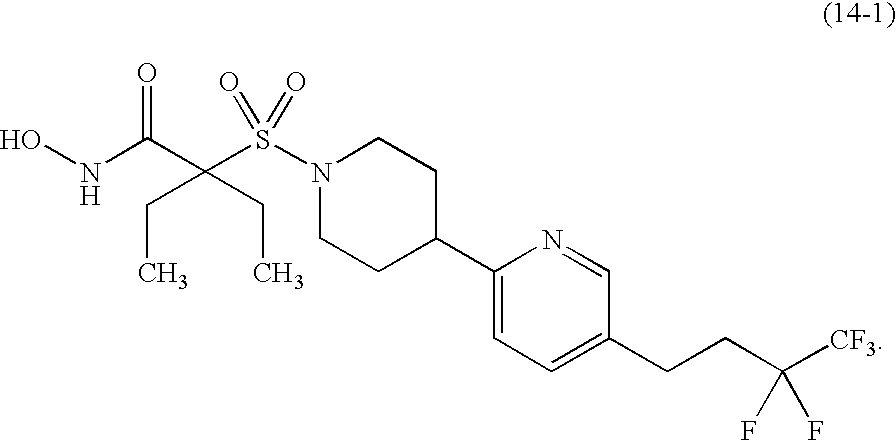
C(C)C(CC)(C(NO)=O)S(N1CCC(C2=CC=C(CCC([CF3])(F)F)C=N2)CC1)(=O)=O
